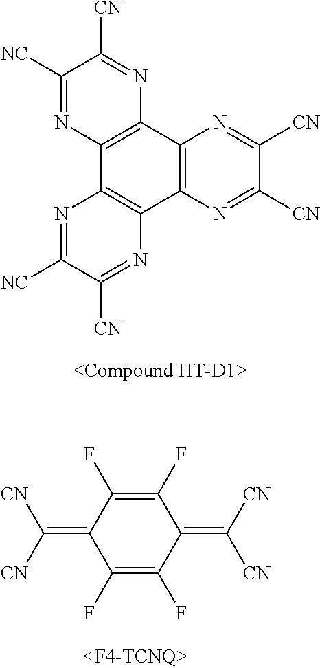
N1=C([CN])C([CN])=NC2=C1C1=C(C3=C2N=C([CN])C([NC])=N3)N=C([NC])C([CN])=N1.C1(F)=C(F)C(=C([CN])[CN])C(F)=C(F)C1=C([CN])[CN]
